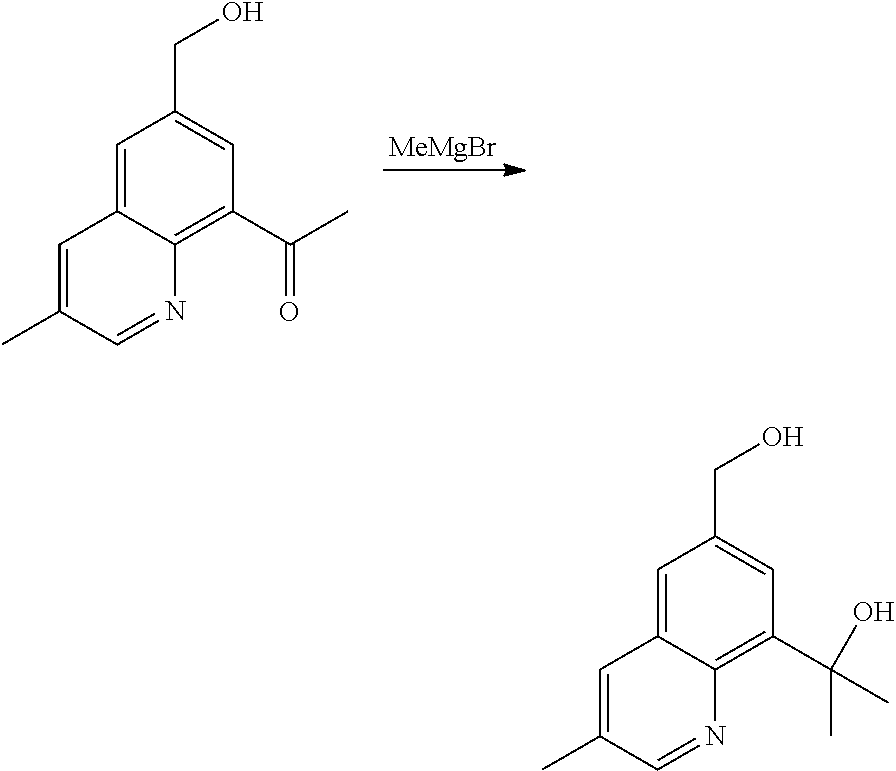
C1=C2C(=C(C(C)=O)C=C1CO)N=CC(C)=C2.[MeMgBr].C1=C2C(=C(C(C)(O)C)C=C1CO)N=CC(C)=C2
